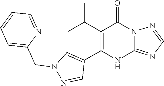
C12=NC=NN1C(=O)C(C(C)C)=C(C1=CN(CC3=CC=CC=N3)N=C1)N2
